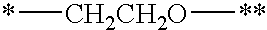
*[CH2CH2O][**]
